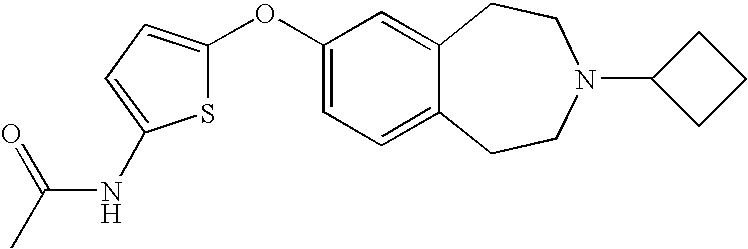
O(C1=CC=C2C(=C1)CCN(C1CCC1)CC2)C1=CC=C(NC(C)=O)S1
